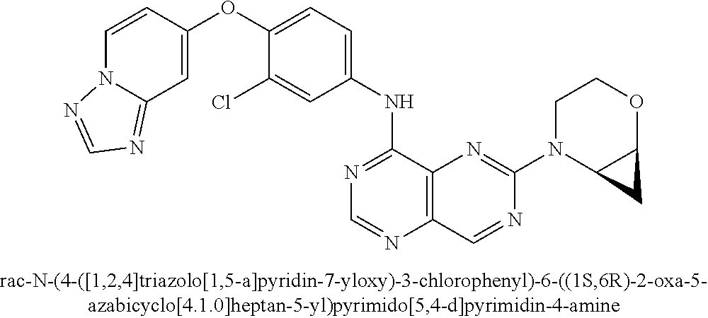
C1=CC(OC2=CC=C(NC3=NC=NC4=C3N=C(N3C5C(OCC3)C5)N=C4)C=C2Cl)=CC2=NC=NN12
